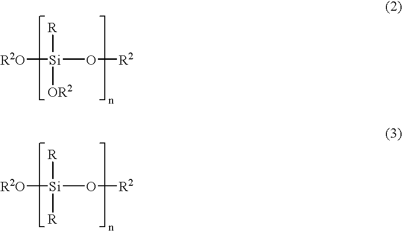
[R2O][Si](O[R2])([R])[OR2].[R2O][Si](O[R2])([R])[R]
